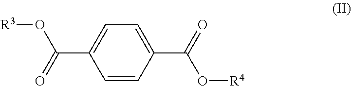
C1=CC(C(=O)O[R4])=CC=C1C(=O)O[R3]
